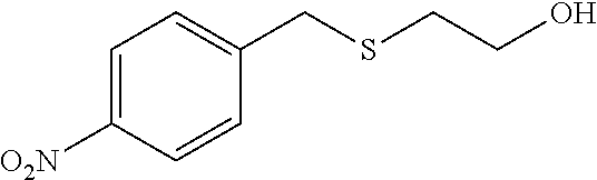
C1=C([O2N])C=CC(CSCCO)=C1
